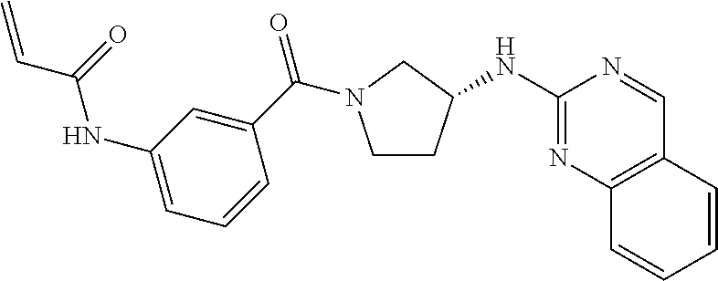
C1CC(NC2=NC3=C(C=N2)C=CC=C3)CN1C(C1=CC(NC(=O)C=C)=CC=C1)=O
